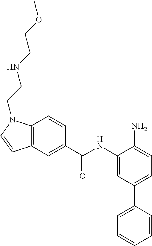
C12=C(C=CC(C(NC3=CC(C4=CC=CC=C4)=CC=C3N)=O)=C1)N(CCNCCOC)C=C2
